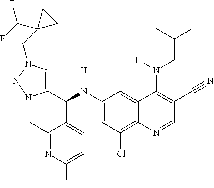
C1(N(C(C2=CN(CC3(C(F)F)CC3)NN2)C2=CC=C(F)N=C2C)[H])=CC(Cl)=C2C(=C1)C(N(CC(C)C)[H])=C(C#N)C=N2
